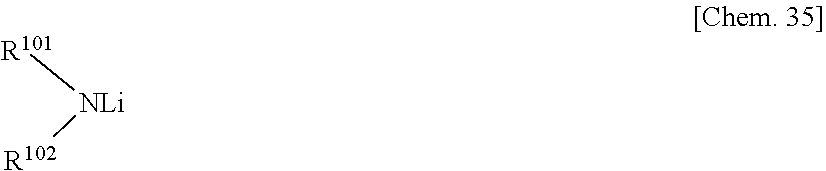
[R101][NLi][R102]
